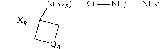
C[XB]C1([N(R5B)][C(]=[NH)][NH2])C[QB]C1
